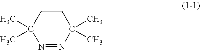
N1=NC(C)(C)CCC1(C)C
